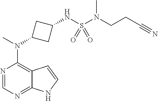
N1=CN=C2C(=C1N(C)C1CC(NS(N(CCC#N)C)(=O)=O)C1)C=CN2
